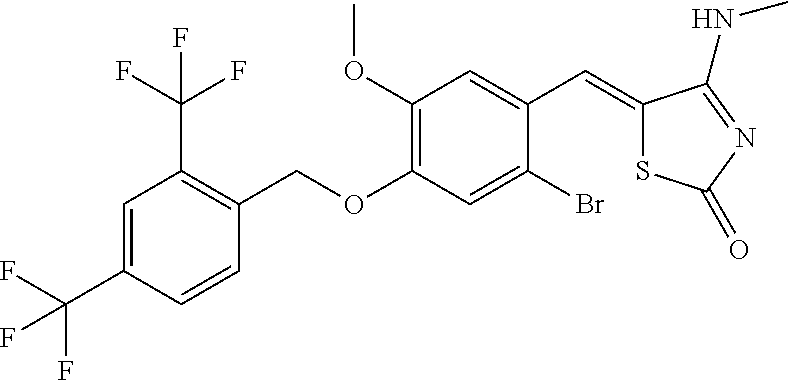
C1=C(C(F)(F)F)C=CC(COC2=C(OC)C=C(C=C3SC(=O)N=C3NC)C(Br)=C2)=C1C(F)(F)F
